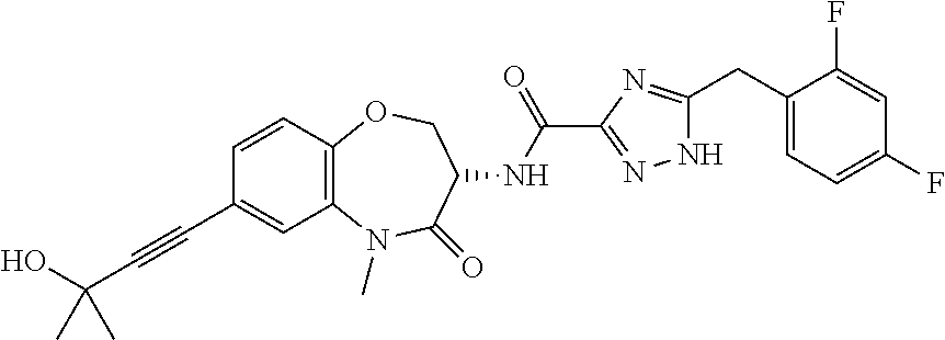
C1=CC2=C(C=C1C#CC(O)(C)C)N(C)C(=O)C(NC(C1=NNC(CC3=CC=C(F)C=C3F)=N1)=O)CO2
